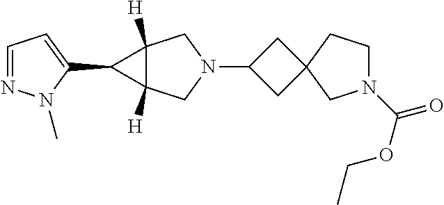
C1C(N2CC3([H])C([H])(C2)C3C2=CC=NN2C)CC12CN(C(OCC)=O)CC2
